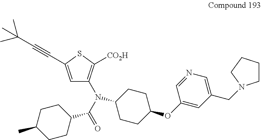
C1(CN2CCCC2)=CN=CC(OC2CCC(N(C3=C([CO2H])SC(C#CC(C)(C)C)=C3)C(C3CCC(C)CC3)=O)CC2)=C1
